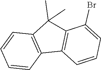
C12=C(C=CC=C1Br)C1=C(C2(C)C)C=CC=C1
